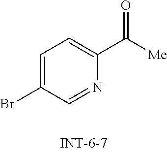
C1=C(Br)C=NC(C([Me])=O)=C1
